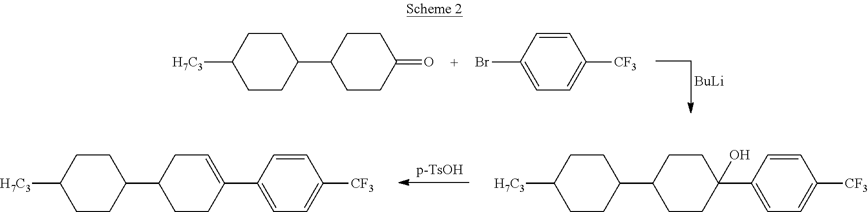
[BuLi].BrC1=CC=C([CF3])C=C1.C1CC([H7C3])CCC1C1CCC(=O)CC1.C1CC([H7C3])CCC1C1CCC(C2=CC=C([CF3])C=C2)=CC1.C1CC([H7C3])CCC1C1CCC(C2=CC=C([CF3])C=C2)(O)CC1
